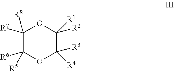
C1([R8])([R7])C([R6])([R5])OC([R4])([R3])C([R1])([R2])O1
